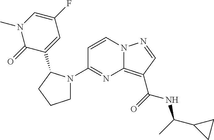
C1(N2CCCC2C2=CC(F)=CN(C)C2=O)=NC2=C(C(=O)NC(C3CC3)C)C=NN2C=C1
